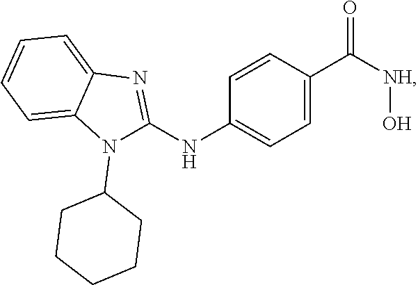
C1=CC(C([NH]O)=O)=CC=C1NC1=NC2=CC=CC=C2N1C1CCCCC1
